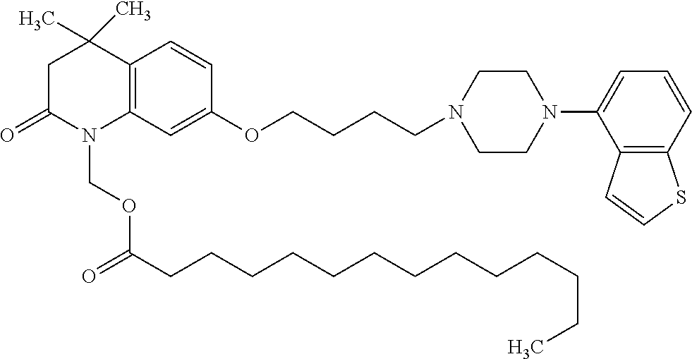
C12=C(C=C(OCCCCN3CCN(C4=CC=CC5=C4C=CS5)CC3)C=C1)N(COC(CCCCCCCCCCCCC)=O)C(=O)CC2(C)C
